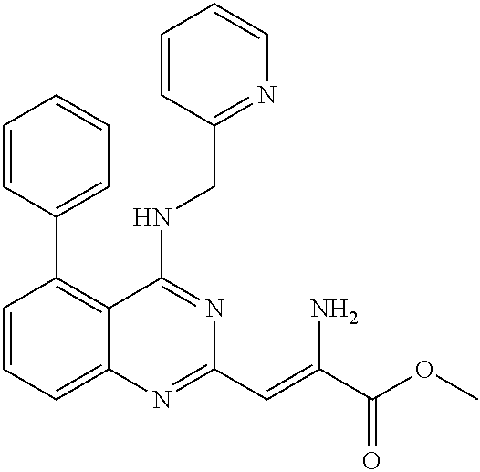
C1=CC=C2C(=C1C1=CC=CC=C1)C(NCC1=NC=CC=C1)=NC(C=C(C(OC)=O)N)=N2
